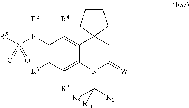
[R5]S(N(C1=C([R3])C([R2])=C2C(=C1[R4])C1(CC(=[W])N2C([R1])([R9])[R10])CCCC1)[R6])(=O)=O
